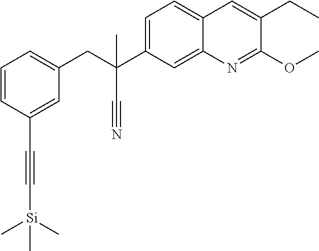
C1=C(C(CC2=CC=CC(C#C[Si](C)(C)C)=C2)(C#N)C)C=C2C(=C1)C=C(CC)C(OC)=N2
